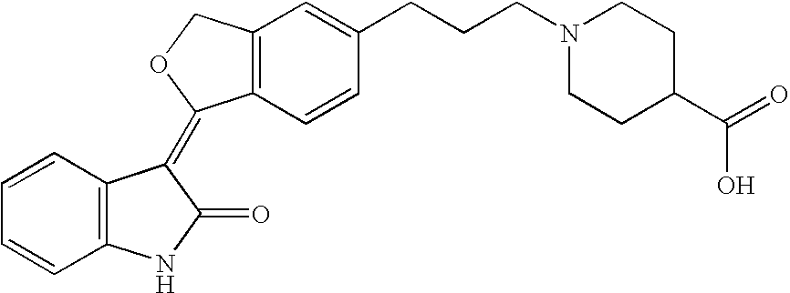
C1=CC=CC2=C1C(=C1C3=C(C=C(CCCN4CCC(C(O)=O)CC4)C=C3)CO1)C(=O)N2
